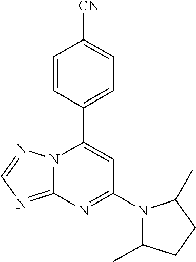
C12=NC=NN1C(C1=CC=C([CN])C=C1)=CC(N1C(C)CCC1C)=N2
